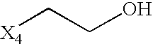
[X4]CCO
